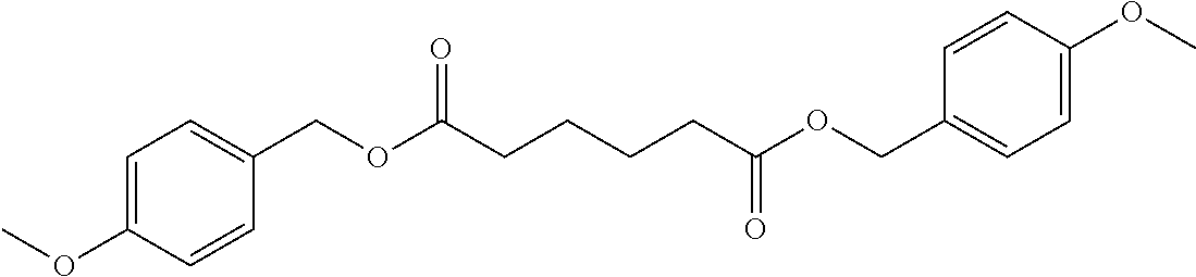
C(CCCC(=O)OCC1=CC=C(OC)C=C1)C(OCC1=CC=C(OC)C=C1)=O
